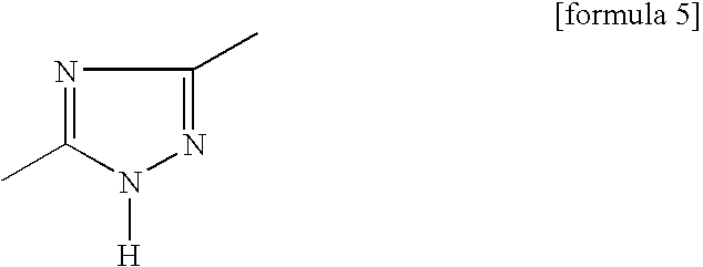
N1=C(C)N([H])N=C1C
